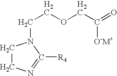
C1CN=C([R4])N1CCOCC(=O)[O-M+]
